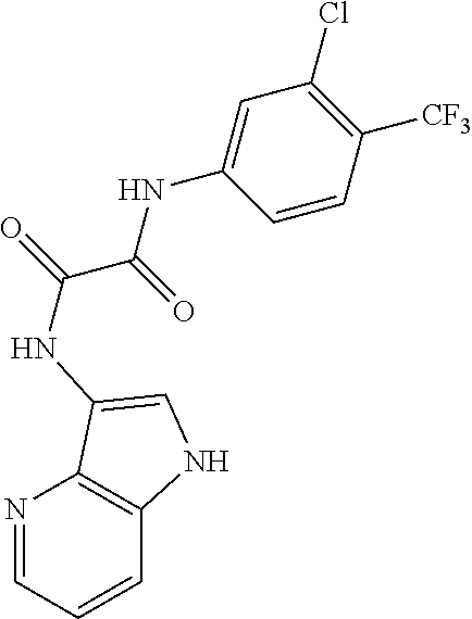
C1(NC(=O)C(NC2=CC(Cl)=C([CF3])C=C2)=O)=CNC2=C1N=CC=C2
